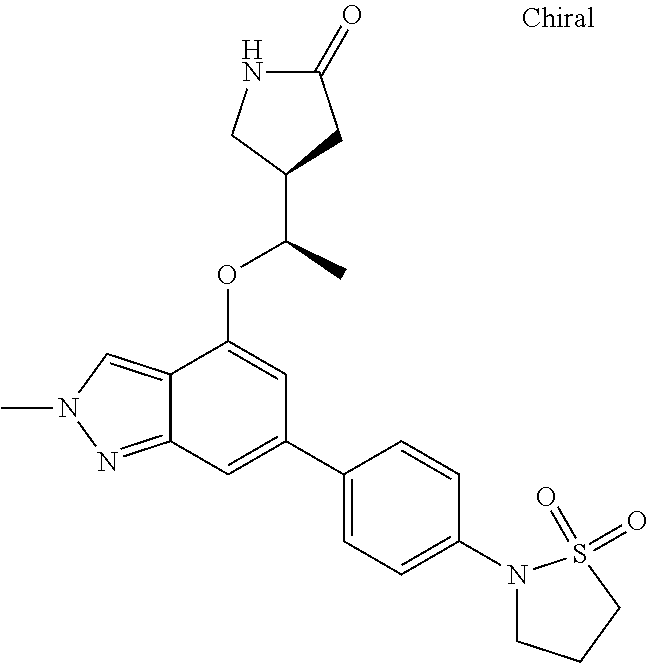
N1C(=O)CC(C(C)OC2=CC(C3=CC=C(N4CCCS4(=O)=O)C=C3)=CC3=NN(C)C=C23)C1
